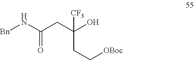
[Bn]NC(CC(O)(CC[OBoc])[CF3])=O
